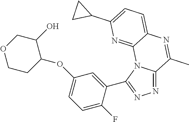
N1=C2N(C(C3=CC(OC4CCOCC4O)=CC=C3F)=N1)C1=NC(C3CC3)=CC=C1N=C2C
